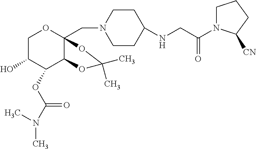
C1C(O)C(OC(=O)N(C)C)C2C(CN3CCC(NCC(=O)N4CCCC4[CN])CC3)(O1)OC(C)(C)O2
